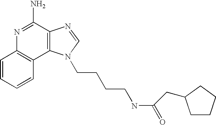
C1=CC=CC2=C1N=C(N)C1=C2N(CCCCNC(=O)CC2CCCC2)C=N1
